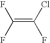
FC(=C(F)F)Cl
